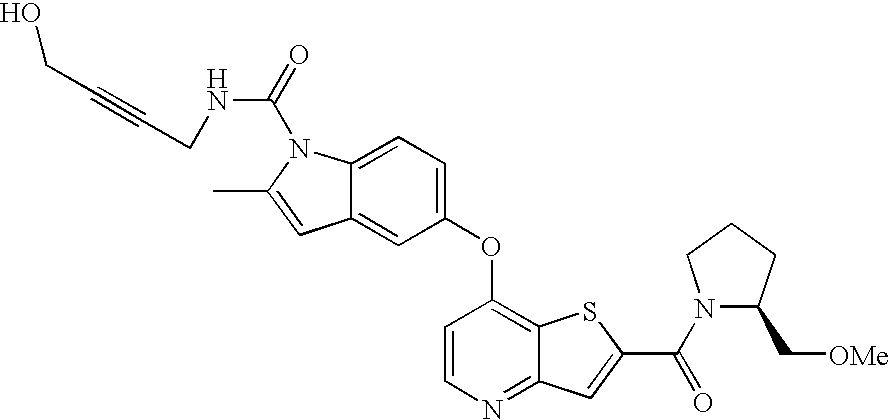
C1(OC2=C3C(=NC=C2)C=C(C(N2C(C[OMe])CCC2)=O)S3)=CC=C2C(=C1)C=C(C)N2C(=O)NCC#CCO
